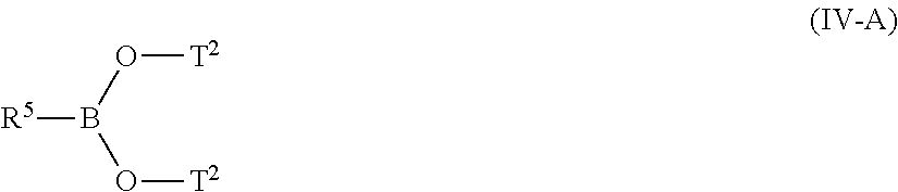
[R5]B(O[T2])O[T2]
